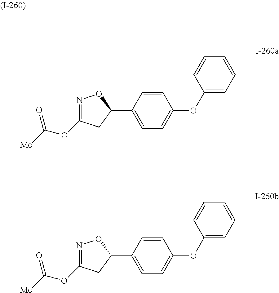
N1=C(OC([Me])=O)CC(C2=CC=C(OC3=CC=CC=C3)C=C2)O1.N1=C(OC([Me])=O)CC(C2=CC=C(OC3=CC=CC=C3)C=C2)O1
